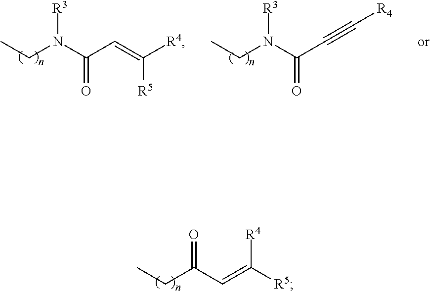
CCN(C(C=C([R4])[R5])=O)[R3].CCN(C(C#C[R4])=O)[R3].CCC(C=C([R5])[R4])=O
